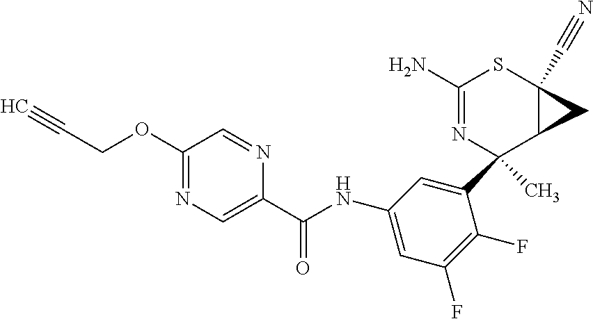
C1(C2(C)N=C(N)SC3(C#N)C2C3)=CC(NC(C2=CN=C(OCC#C)C=N2)=O)=CC(F)=C1F
